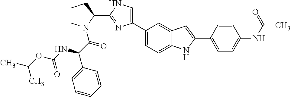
C1(C2=CNC(C3CCCN3C(C(C3=CC=CC=C3)NC(OC(C)C)=O)=O)=N2)=CC=C2C(=C1)C=C(C1=CC=C(NC(C)=O)C=C1)N2
